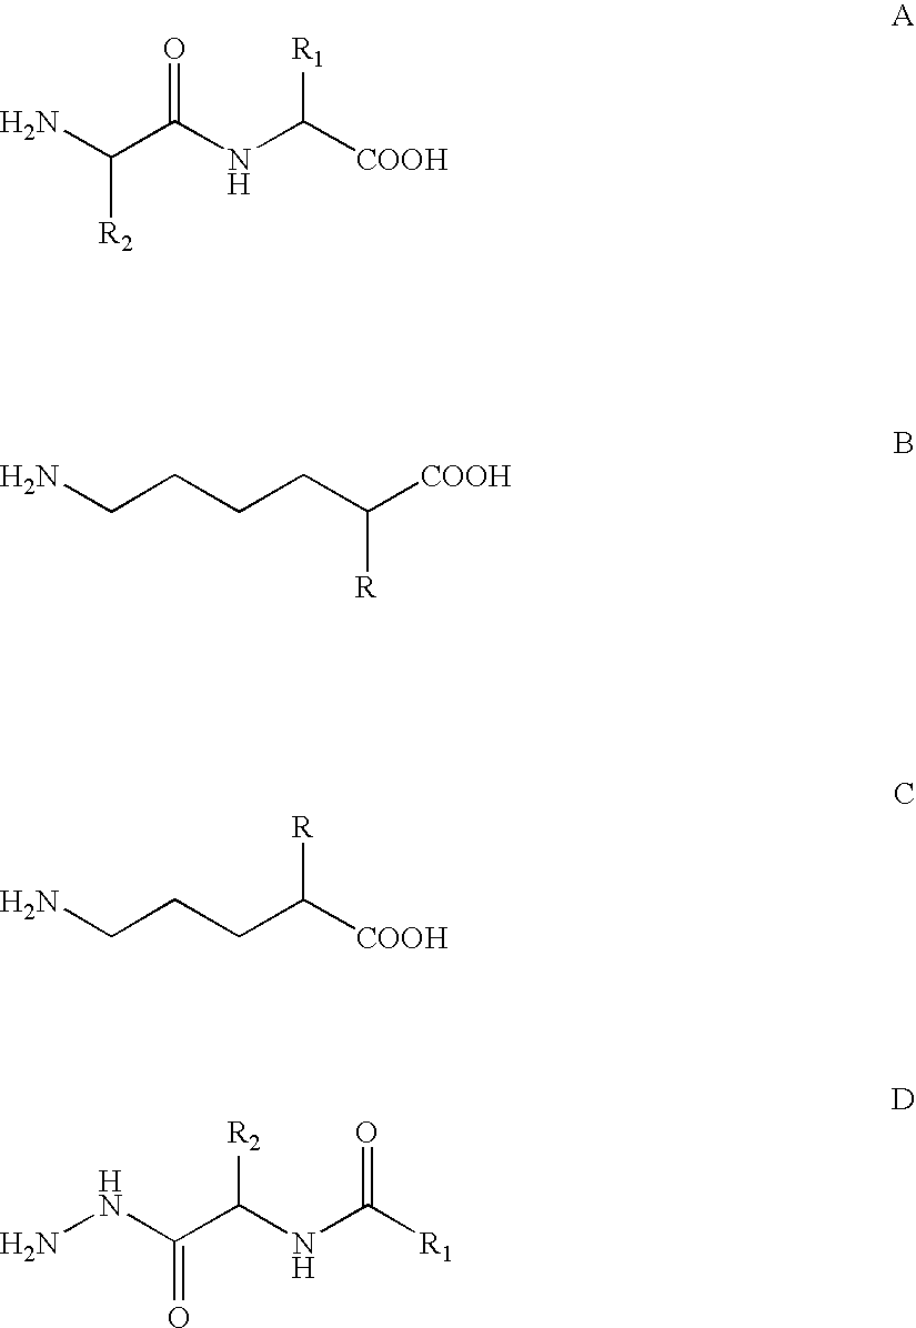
C(C(NC([COOH])[R1])=O)(N)[R2].C(CCCC([R])[COOH])N.C(CCC([COOH])[R])N.C(C(NC([R1])=O)[R2])(NN)=O
